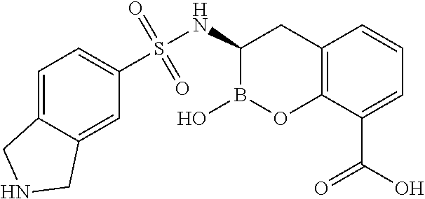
C12=C(C(C(O)=O)=CC=C1)OB(O)C(NS(C1=CC=C3C(=C1)CNC3)(=O)=O)C2
